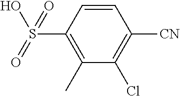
C1=CC(S(O)(=O)=O)=C(C)C(Cl)=C1[CN]
